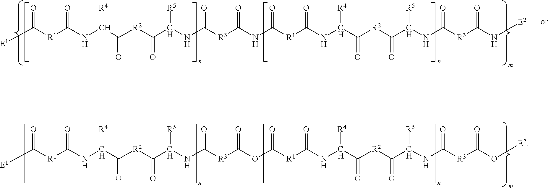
O=C([R1]C(NC(C(=O)[R2]C(=O)C(NC([R3]C(OC([R1]C(NC(C(=O)[R2]C(=O)C(NC([R3]C(O[E2])=O)=O)[R5])[R4])=O)=O)=O)=O)[R5])[R4])=O)[E1].O=C([R1]C(NC(C(=O)[R2]C(=O)C(NC([R3]C(NC([R1]C(NC(C(=O)[R2]C(=O)C(NC([R3]C(N[E2])=O)=O)[R5])[R4])=O)=O)=O)=O)[R5])[R4])=O)[E1]
